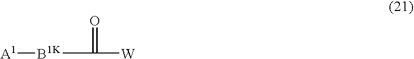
[A1][B1K]C(=O)[W]
